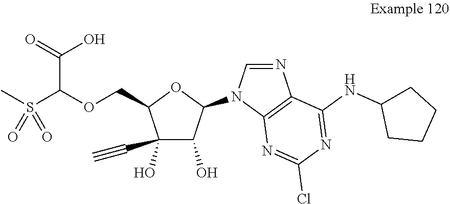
C1(O)(C#C)C(O)C(N2C3=C(N=C2)C(NC2CCCC2)=NC(Cl)=N3)OC1COC(S(C)(=O)=O)C(=O)O
